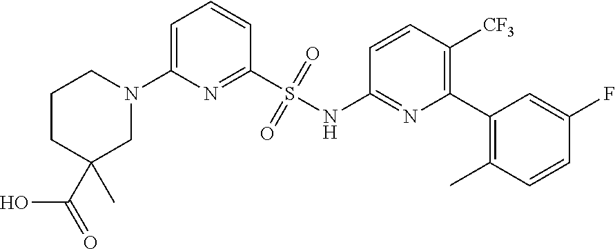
C1CC(C(O)=O)(C)CN(C2=CC=CC(S(NC3=NC(C4=C(C)C=CC(F)=C4)=C([CF3])C=C3)(=O)=O)=N2)C1
